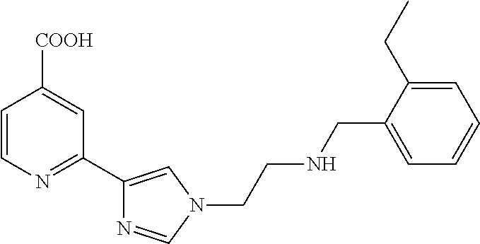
C1=CN=C(C2=CN(CCNCC3=CC=CC=C3CC)C=N2)C=C1[COOH]
